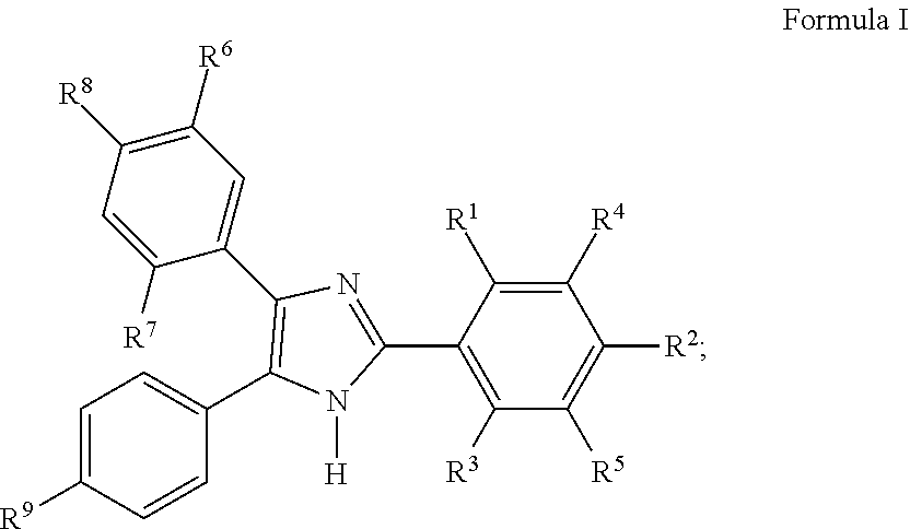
C1=C([R9])C=CC(C2=C(C3=CC([R6])=C([R8])C=C3[R7])N=C(C3=C([R3])C([R5])=C([R2])C([R4])=C3[R1])N2[H])=C1
